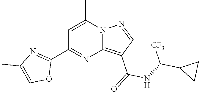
C12=C(C(=O)NC(C3CC3)[CF3])C=NN1C(C)=CC(C1=NC(C)=CO1)=N2
